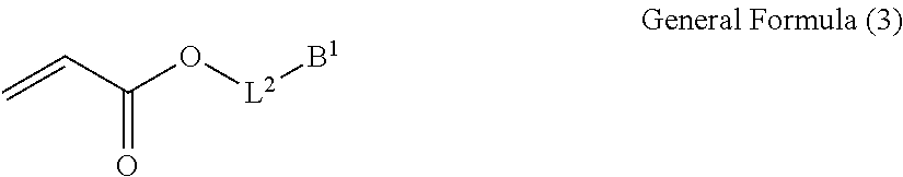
C=CC(O[L2][B1])=O
